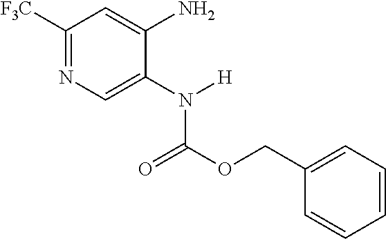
C1([F3C])=NC=C(N(C(OCC2=CC=CC=C2)=O)[H])C(N)=C1
